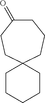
C1C(=O)CCC2(CC1)CCCCC2
